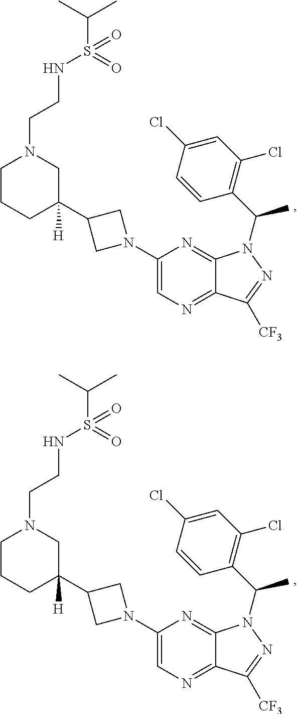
C1CCC([H])(C2CN(C3=CN=C4C(=N3)N(C(C3=C(Cl)C=C(Cl)C=C3)C)N=C4[CF3])C2)CN1CCNS(=O)(C(C)C)=O.C1CCC([H])(C2CN(C3=CN=C4C(=N3)N(C(C3=C(Cl)C=C(Cl)C=C3)C)N=C4[CF3])C2)CN1CCNS(=O)(C(C)C)=O
